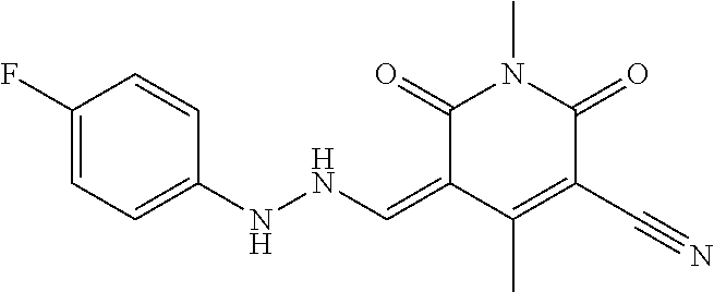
C1(F)=CC=C(NNC=C2C(C)=C(C#N)C(=O)N(C)C2=O)C=C1
